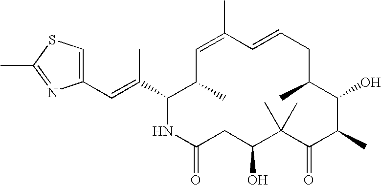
C1=C(C)C=CCC(C)C(O)C(C)C(=O)C(C)(C)C(O)CC(=O)NC(C(=CC2=CSC(C)=N2)C)C1C
